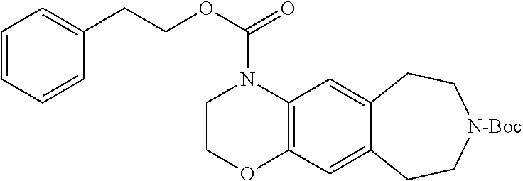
C1COC2=C(N1C(OCCC1=CC=CC=C1)=O)C=C1C(=C2)CC[N-Boc]CC1
